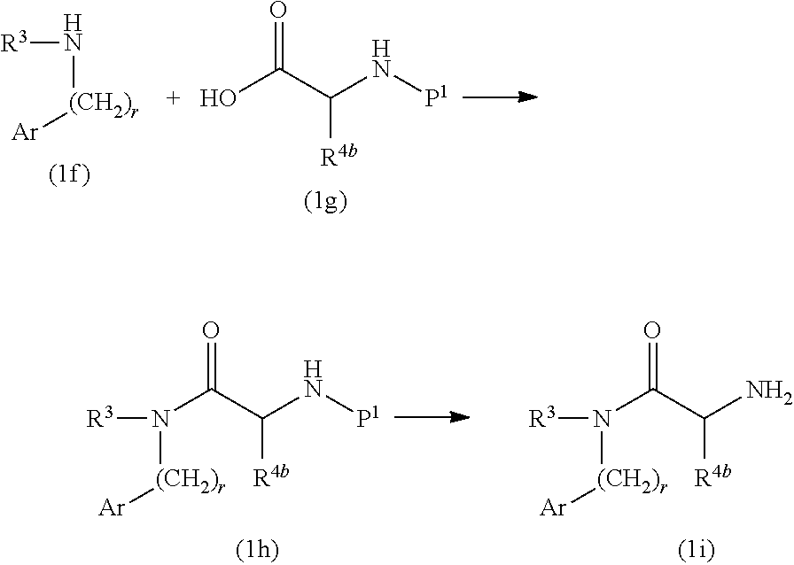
[R3]N[(CH2)r][Ar].OC(C(N[P1])[R4b])=O.N(C(C(N[P1])[R4b])=O)([(CH2)r][Ar])[R3].N(C(C(N)[R4b])=O)([(CH2)r][Ar])[R3]
